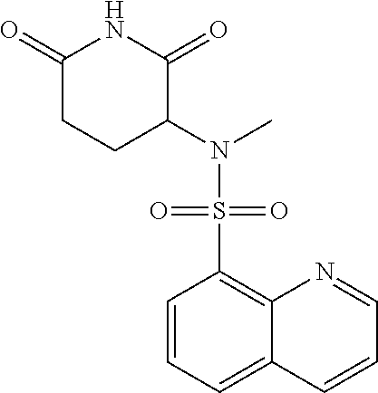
C1(=O)CCC(N(S(=O)(C2=C3C(=CC=C2)C=CC=N3)=O)C)C(=O)N1
